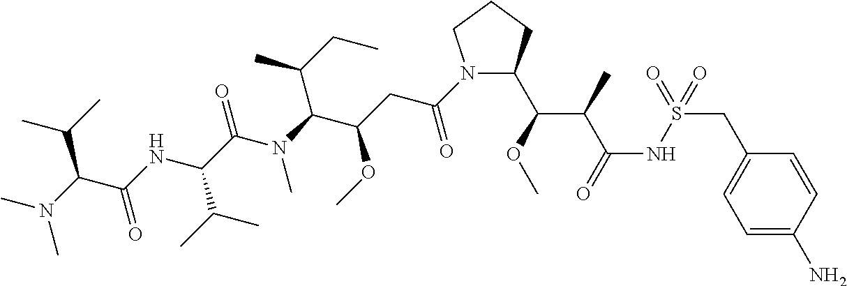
N1(C(=O)CC(OC)C(C(C)CC)N(C)C(=O)C(C(C)C)NC(=O)C(C(C)C)N(C)C)C(C(C(C(NS(=O)(CC2=CC=C(N)C=C2)=O)=O)C)OC)CCC1
